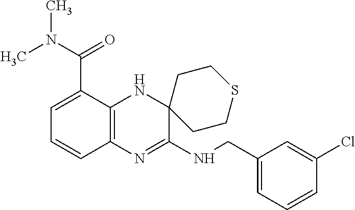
C1(CNC2=NC3=C(NC24CCSCC4)C(C(N(C)C)=O)=CC=C3)=CC=CC(Cl)=C1
